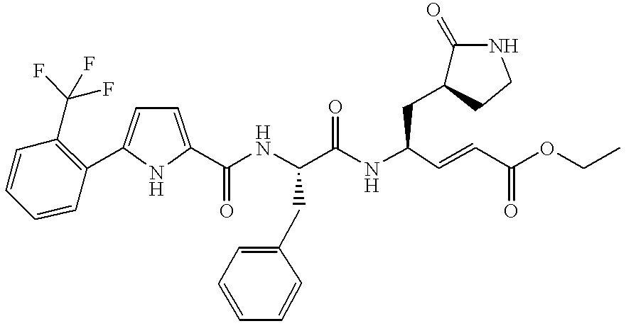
C1(C(NC(C(NC(C=CC(OCC)=O)CC2C(=O)NCC2)=O)CC2=CC=CC=C2)=O)=CC=C(C2=C(C(F)(F)F)C=CC=C2)N1
